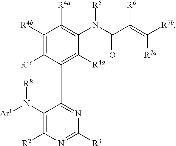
C1([R4b])=C([R4c])C(C2=NC([R3])=NC([R2])=C2N([Ar1])[R8])=C([R4d])C(N(C(C(=C([R7b])[R7a])[R6])=O)[R5])=C1[R4a]
